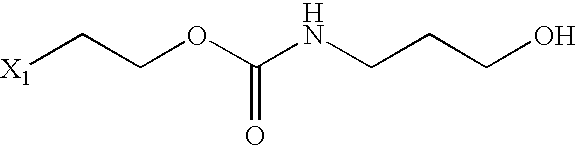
[X1]CCOC(NCCCO)=O
